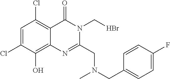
C1=C(Cl)C(O)=C2C(=C1Cl)C(=O)N(CBr)C(CN(C)CC1=CC=C(F)C=C1)=N2
